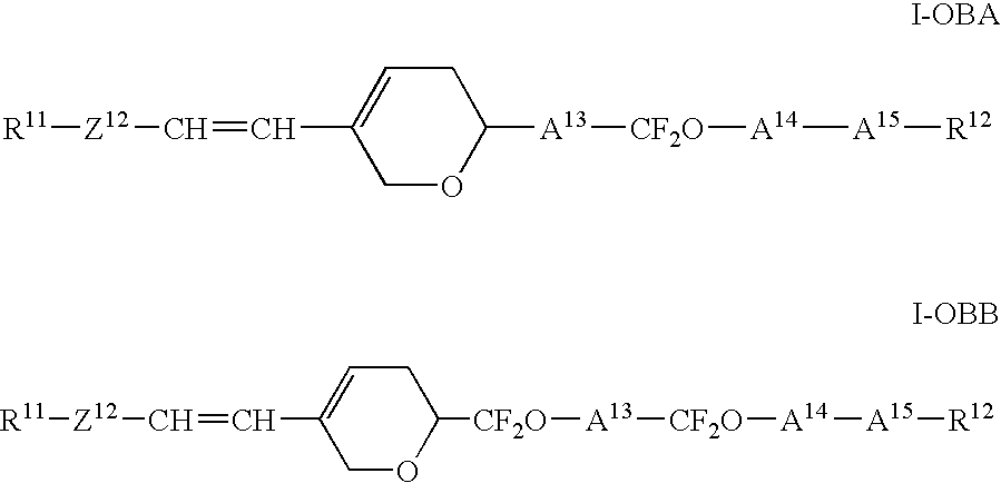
C1OC([A13][CF2O][A14][A15][R12])CC=C1C=C[Z12][R11].C1OC([CF2O][A13][CF2O][A14][A15][R12])CC=C1C=C[Z12][R11]
